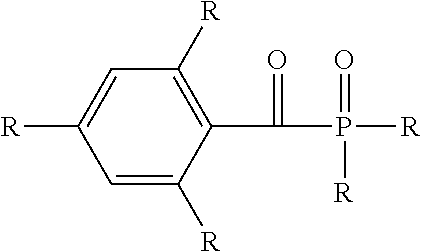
C1=C([R])C=C([R])C(C(P([R])(=O)[R])=O)=C1[R]
